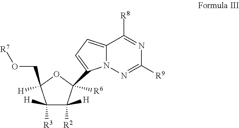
C12=CC=C(C3([R6])C([H])([R2])C([H])([R3])C(CO[R7])([H])O3)N1N=C([R9])N=C2[R8]
